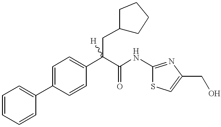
C1=CC=CC(C2=CC=C(C(C(=O)NC3=NC(CO)=CS3)(CC3CCCC3)[H])C=C2)=C1
